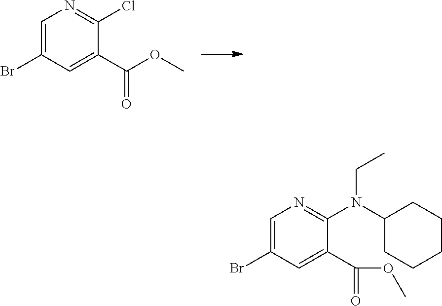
C1=C(Br)C=C(C(=O)OC)C(Cl)=N1.C1=C(Br)C=C(C(=O)OC)C(N(C2CCCCC2)CC)=N1
